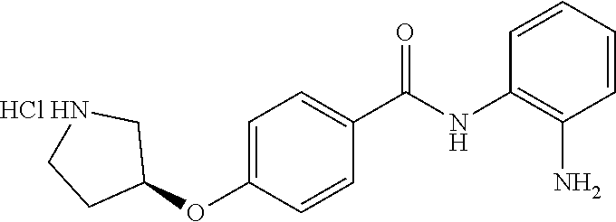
C1=CC=CC(N)=C1NC(C1=CC=C(OC2C[HCl HN]CC2)C=C1)=O
